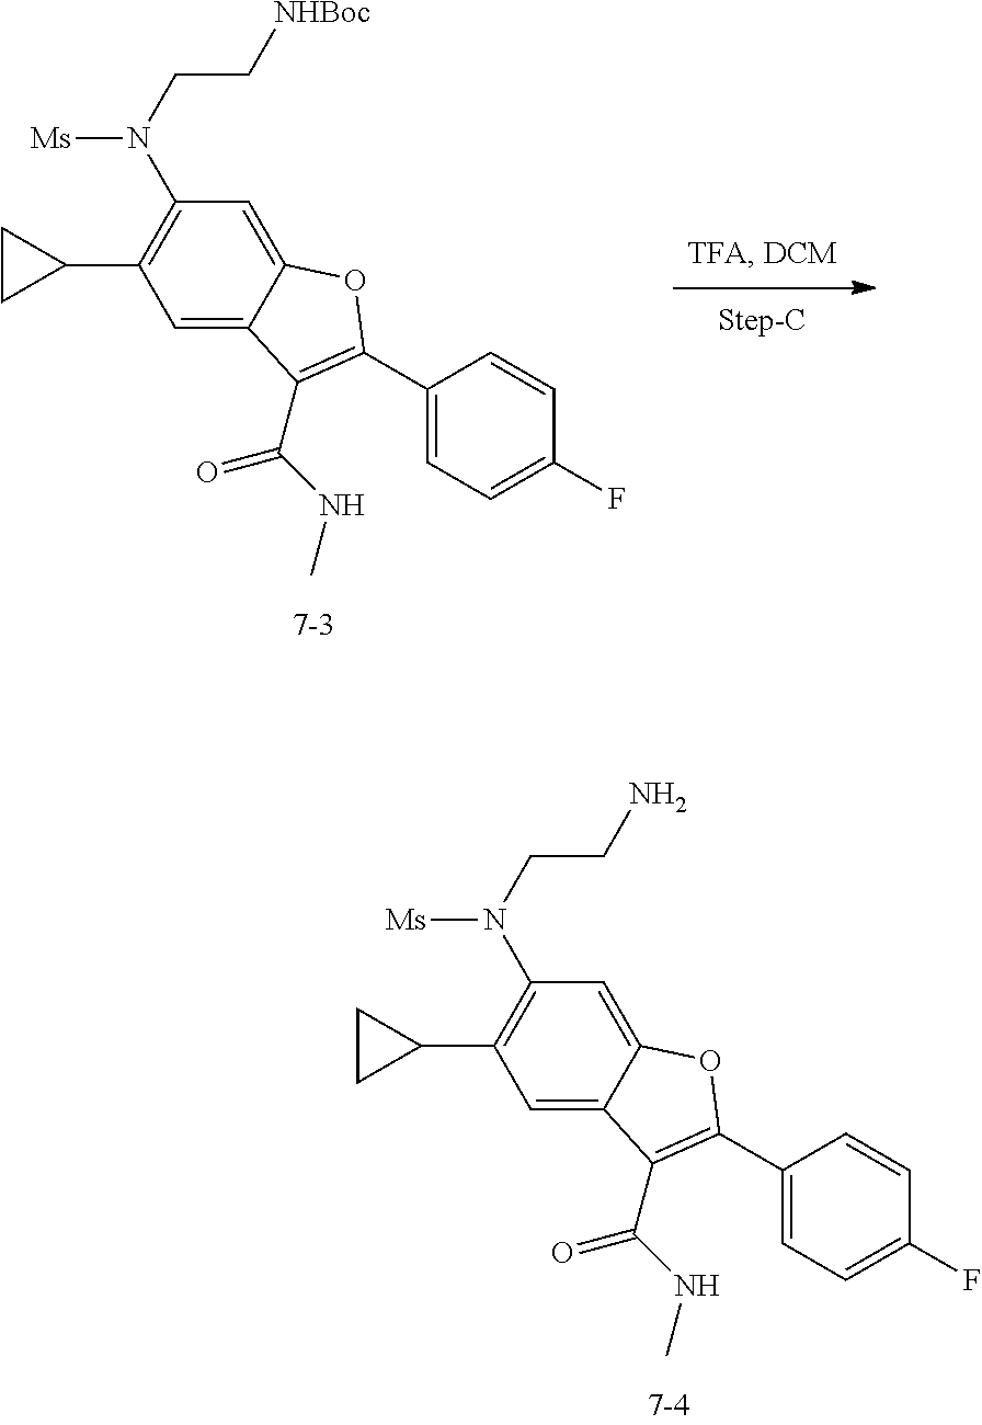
C1=C2C(=CC(N([Ms])CC[NHBoc])=C1C1CC1)OC(C1=CC=C(F)C=C1)=C2C(=O)NC.C1=C2C(=CC(N([Ms])CCN)=C1C1CC1)OC(C1=CC=C(F)C=C1)=C2C(=O)NC
